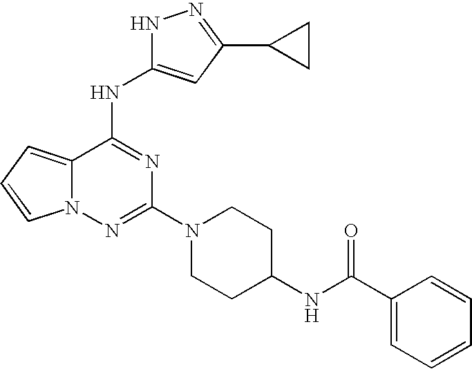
C12=CC=CN1N=C(N1CCC(NC(C3=CC=CC=C3)=O)CC1)N=C2NC1=CC(C2CC2)=NN1
